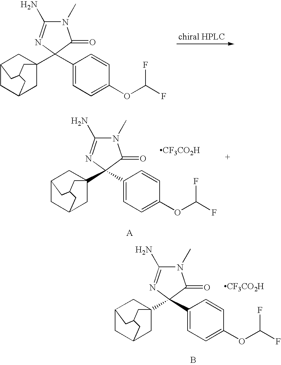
C12CC3CC(C4(C5=CC=C(OC(F)F)C=C5)N=C(N)N(C)C4=O)(C1)CC(C2)C3.[CF3CO2H].B.C12CC3CC(C4(C5=CC=C(OC(F)F)C=C5)N=C(N)N(C)C4=O)(C1)CC(C2)C3.C12CC3CC(C4(C5=CC=C(OC(F)F)C=C5)N=C(N)N(C)C4=O)(C1)CC(C2)C3.[CF3CO2H]
